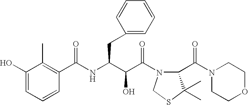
C1(O)=CC=CC(C(NC(C(C(=O)N2C(C(N3CCOCC3)=O)C(C)(C)SC2)O)CC2=CC=CC=C2)=O)=C1C
